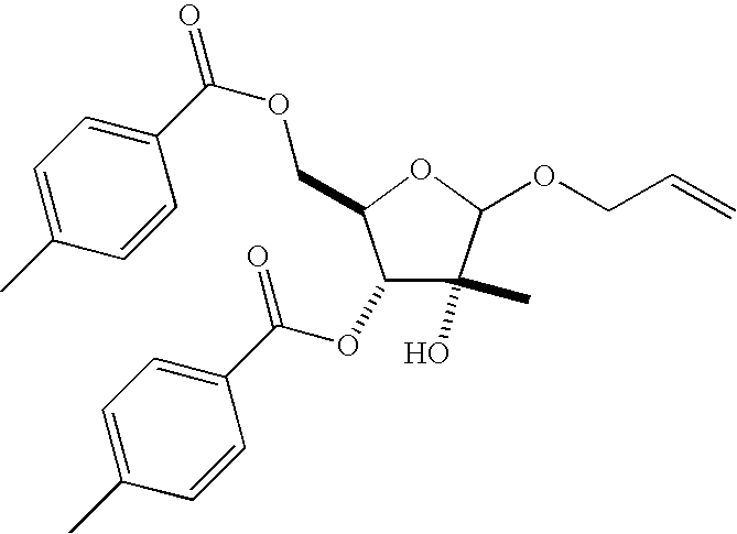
C1(OC(C2=CC=C(C)C=C2)=O)C(COC(C2=CC=C(C)C=C2)=O)OC(OCC=C)C1(C)O
